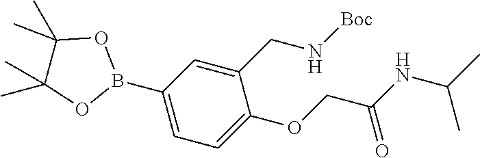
O(CC(NC(C)C)=O)C1=CC=C(B2OC(C)(C)C(C)(C)O2)C=C1CN[Boc]
